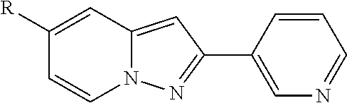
N12C(=CC(C3=CN=CC=C3)=N1)C=C([R])C=C2
